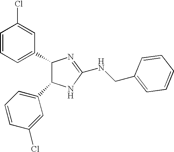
C1=CC=C(C2C(C3=CC=CC(Cl)=C3)NC(NCC3=CC=CC=C3)=N2)C=C1Cl
